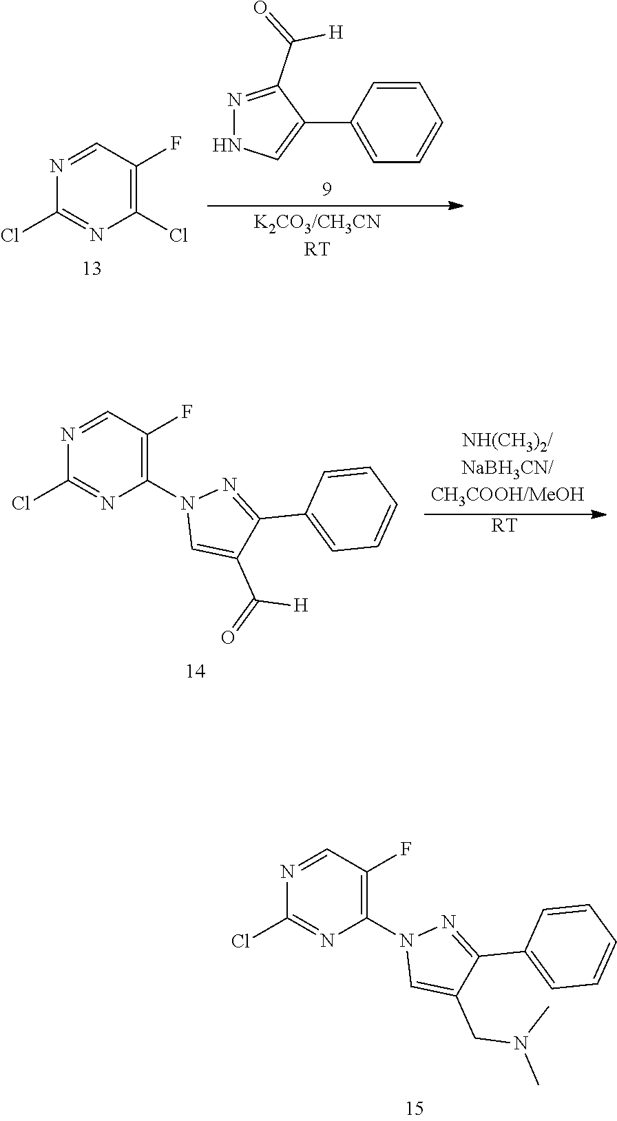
ClC1=NC(Cl)=C(F)C=N1.C1=CC(C2=CNN=C2C(=O)[H])=CC=C1.ClC1=NC(N2C=C(CN(C)C)C(C3=CC=CC=C3)=N2)=C(F)C=N1.ClC1=NC(N2C=C(C(=O)[H])C(C3=CC=CC=C3)=N2)=C(F)C=N1.[RT]
